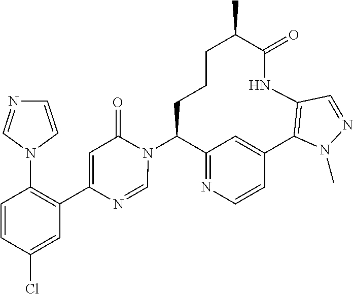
C12=NC=CC(=C1)C1=C(NC(=O)C(C)CCCC2N2C(=O)C=C(C3=C(N4C=CN=C4)C=CC(Cl)=C3)N=C2)C=NN1C
